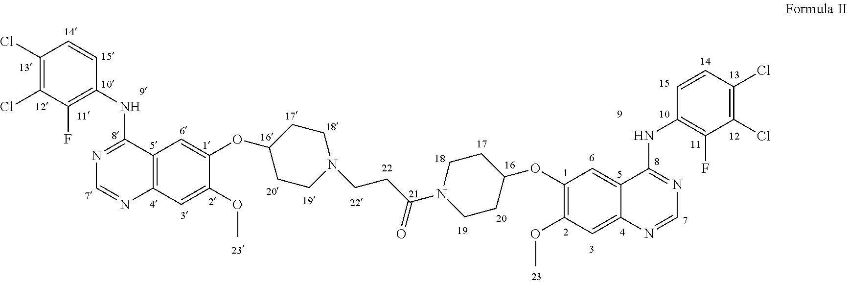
C1(Cl)=C(Cl)C(F)=C(NC2=NC=NC3=C2C=C(OC2CCN(CCC(N4CCC(OC5=C(OC)C=C6C(=C5)C(NC5=C(F)C(Cl)=C(Cl)C=C5)=NC=N6)CC4)=O)CC2)C(OC)=C3)C=C1
